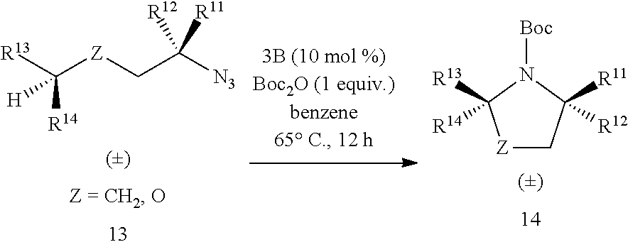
C([Z]CC([N3])([R12])[R11])([R13])([R14])[H].[Z]1CC([R11])([R12])N([Boc])C1([R13])[R14]
